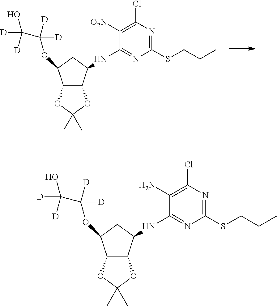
C12C(C(NC3=NC(SCCC)=NC(Cl)=C3[O2N])CC1OC(C(O)([D])[D])([D])[D])OC(C)(C)O2.C12C(C(NC3=NC(SCCC)=NC(Cl)=C3N)CC1OC(C(O)([D])[D])([D])[D])OC(C)(C)O2
